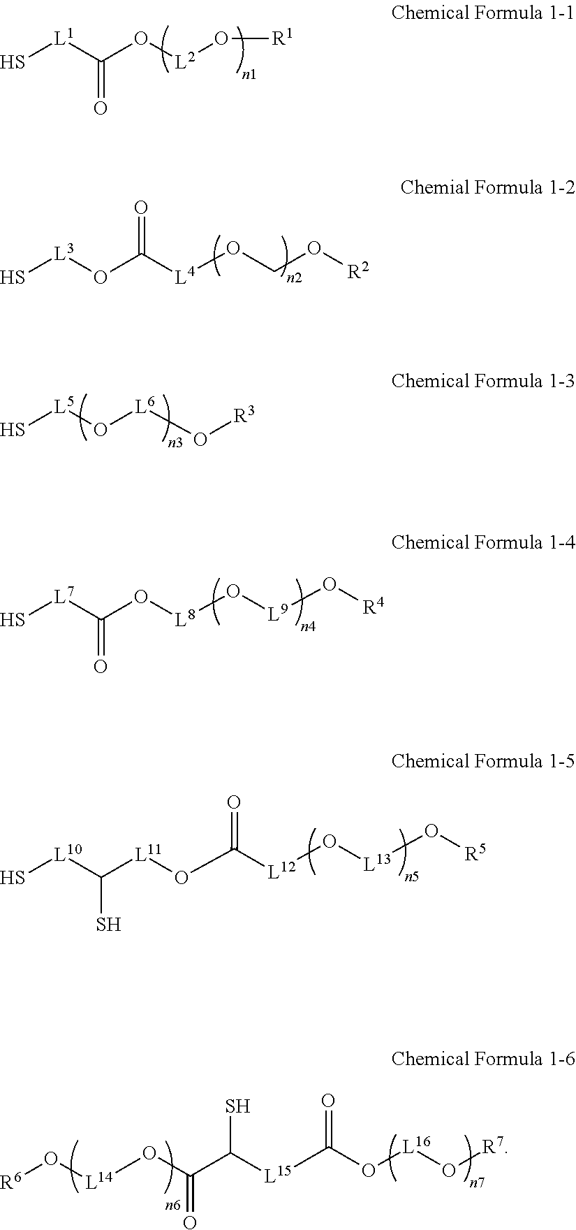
S[L1]C(O[L2]O[R1])=O.S[L3]OC([L4]OCO[R2])=O.S[L5]O[L6]O[R3].S[L7]C(O[L8]O[L9]O[R4])=O.S[L10]C([L11]OC([L12]O[L13]O[R5])=O)S.[R6]O[L14]OC(C([L15]C(O[L16]O[R7])=O)S)=O
